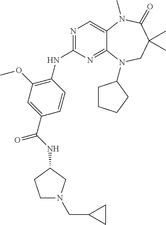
N1=C(NC2=C(OC)C=C(C(NC3CN(CC4CC4)CC3)=O)C=C2)N=C2C(=C1)N(C)C(=O)C(C)(C)CN2C1CCCC1
